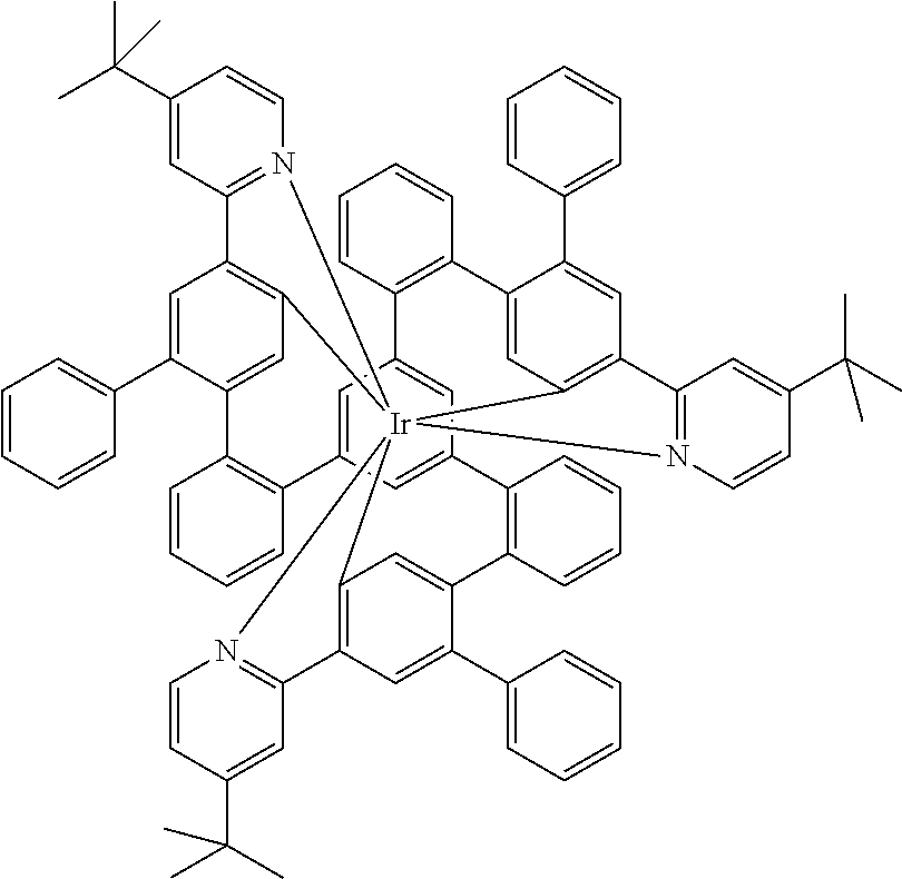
C12=N(C=CC(C(C)(C)C)=C1)[Ir]1345C6=C2C=C(C2=CC=CC=C2)C(=C6)C2=C(C=CC=C2)C2=CC(=CC(=C2)C2=C(C=CC=C2)C2=CC1=C(C=C2C1=CC=CC=C1)C1=N3C=CC(C(C)(C)C)=C1)C1=C(C=CC=C1)C1=CC4=C(C=C1C1=CC=CC=C1)C1=N5C=CC(C(C)(C)C)=C1
